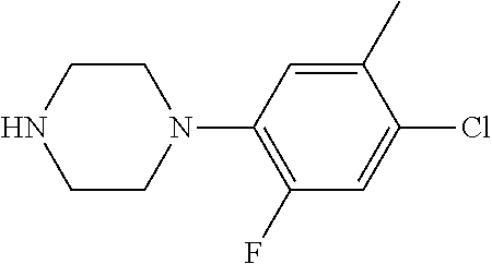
C1CN(C2=C(F)C=C(Cl)C(C)=C2)CCN1
